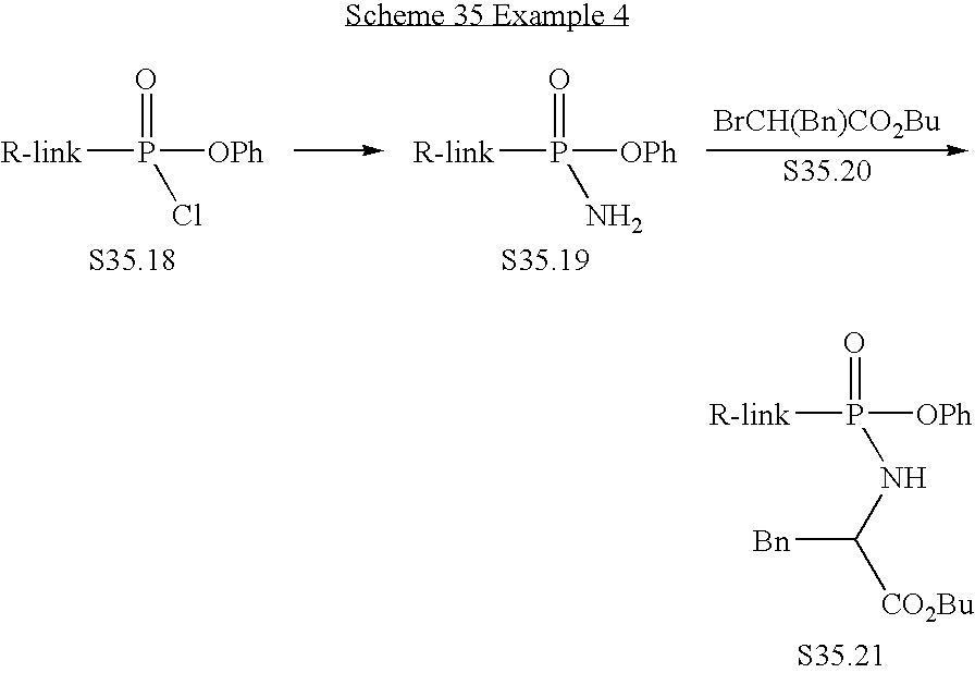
[BrCH(Bn)CO2Bu].[R-link]P(=O)(N)[OPh].[R-link]P(=O)(Cl)[OPh].[R-link]P(=O)(NC([CO2Bu])[Bn])[OPh]
